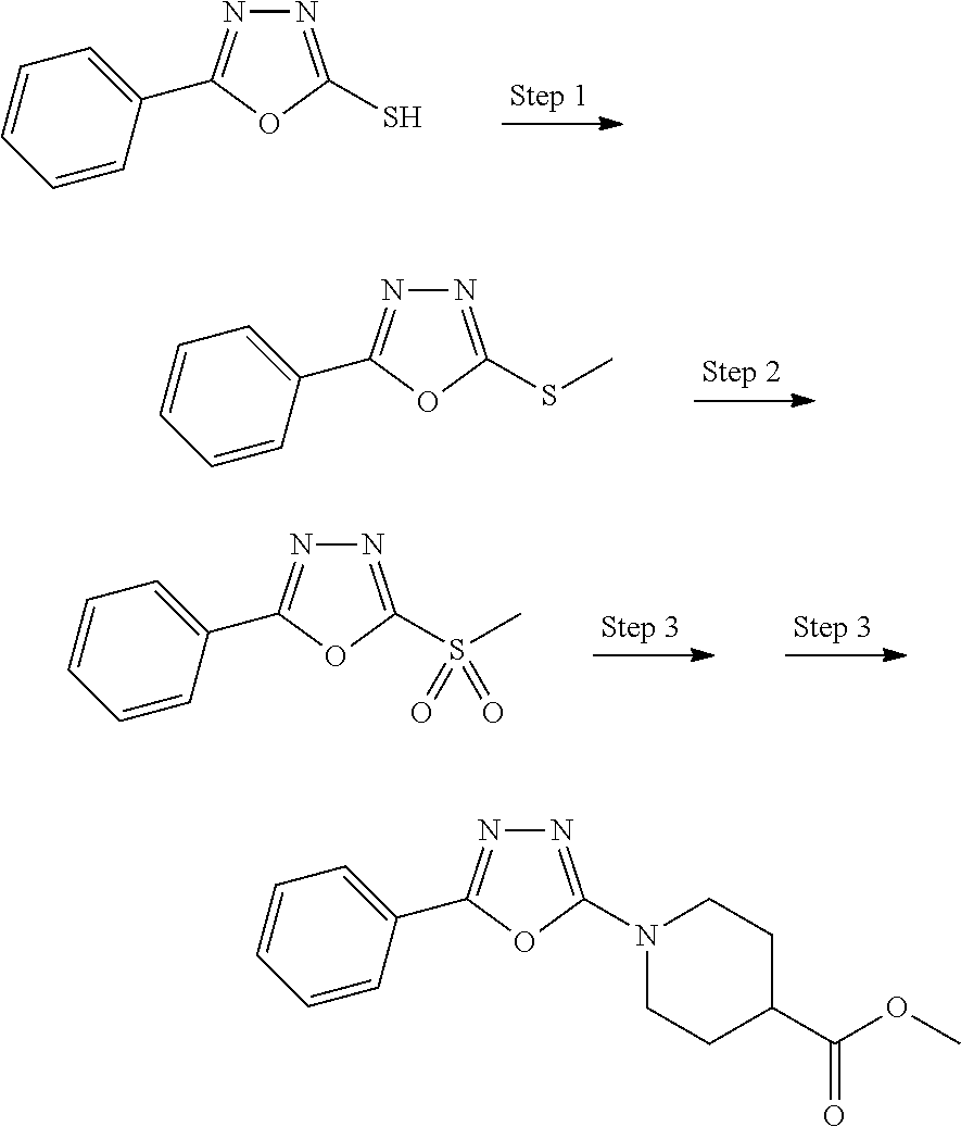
N1=C(S)OC(C2=CC=CC=C2)=N1.N1=C(SC)OC(C2=CC=CC=C2)=N1.N1=C(S(C)(=O)=O)OC(C2=CC=CC=C2)=N1.N1=C(N2CCC(C(OC)=O)CC2)OC(C2=CC=CC=C2)=N1
